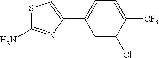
S1C(N)=NC(C2=CC=C([CF3])C(Cl)=C2)=C1
